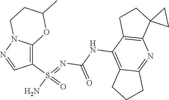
C(NC1=C2C(=NC3=C1CCC31CC1)CCC2)(N=S(N)(=O)C1=C2N(N=C1)CCC(C)O2)=O
